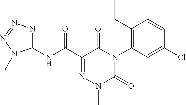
C1(NC(C2=NN(C)C(=O)N(C3=C(CC)C=CC(Cl)=C3)C2=O)=O)=NN=NN1C
